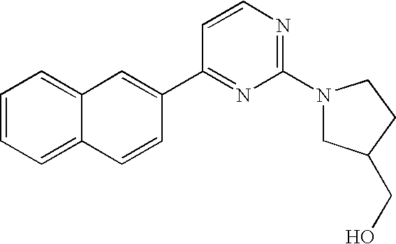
C1=CC=C2C(=C1)C=C(C1=NC(N3CC(CO)CC3)=NC=C1)C=C2
